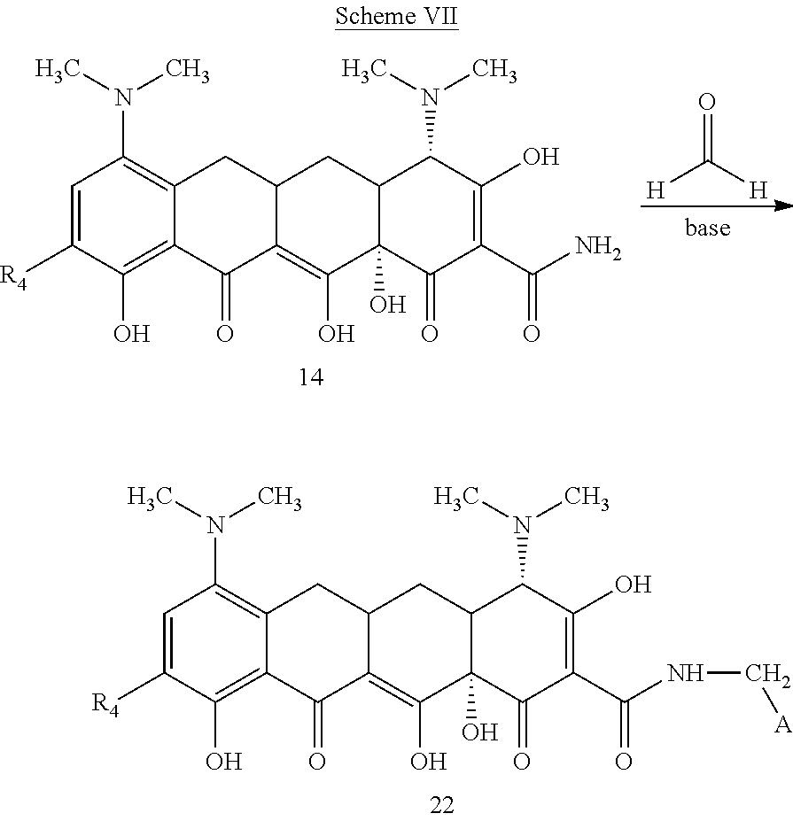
C1=C([R4])C(O)=C2C(=C1N(C)C)CC1C(=C(O)C3(O)C(C1)C(N(C)C)C(O)=C(C(NC[A])=O)C3=O)C2=O.C1=C([R4])C(O)=C2C(=C1N(C)C)CC1C(=C(O)C3(O)C(C1)C(N(C)C)C(O)=C(C(N)=O)C3=O)C2=O.[H]C([H])=O
